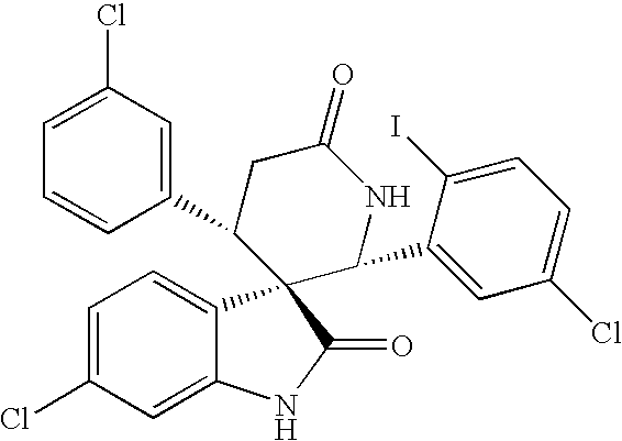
C1=C(Cl)C=C2C(=C1)C1(C(=O)N2)C(C2=CC(Cl)=CC=C2)CC(=O)NC1C1=CC(Cl)=CC=C1I
